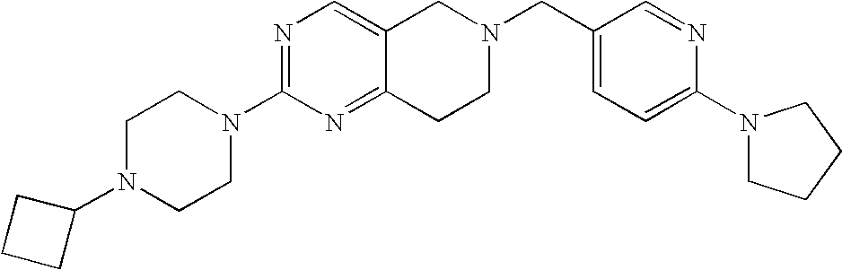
C1N(C2CCC2)CCN(C2=NC=C3C(=N2)CCN(CC2=CC=C(N4CCCC4)N=C2)C3)C1
